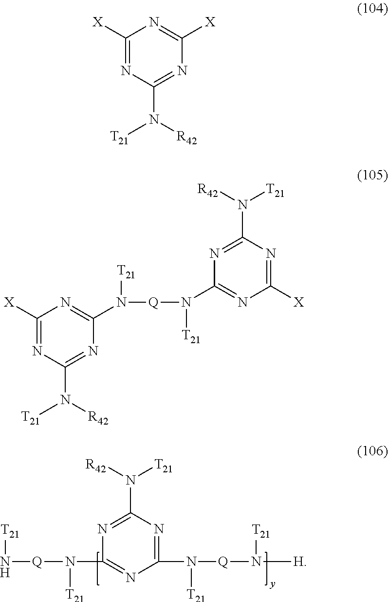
N([Q]N([T21])C1=NC(N([T21])[Q]N([T21])[H])=NC(N([R42])[T21])=N1)[T21].C1([X])=NC(N([R42])[T21])=NC([X])=N1.C1([X])=NC(N([R42])[T21])=NC(N([Q]N([T21])C2=NC([X])=NC(N([R42])[T21])=N2)[T21])=N1
